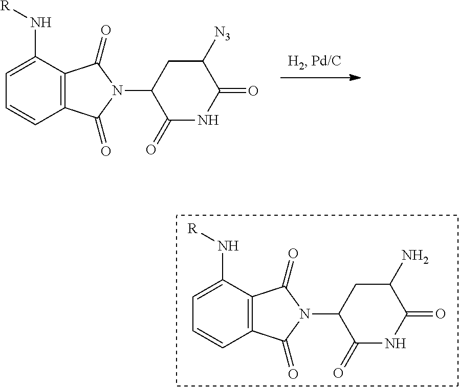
C12=C(C(=O)N(C3C(=O)NC(=O)C([N3])C3)C1=O)C(N[R])=CC=C2.C12=C(C(=O)N(C3C(=O)NC(=O)C(N)C3)C1=O)C(N[R])=CC=C2
